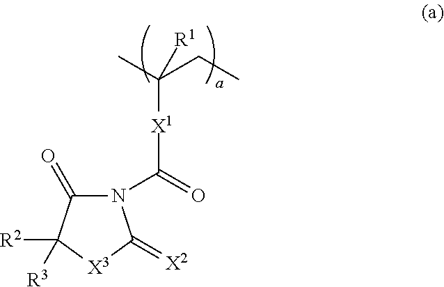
CC(CC)([R1])[X1]C(N1C(=O)C([R2])([R3])[X3]C1=[X2])=O
